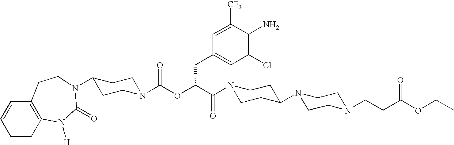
N1(C(C(OC(N2CCC(N3C(=O)N([H])C4=C(C=CC=C4)CC3)CC2)=O)CC2=CC(Cl)=C(N)C([CF3])=C2)=O)CCC(N2CCN(CCC(OCC)=O)CC2)CC1
